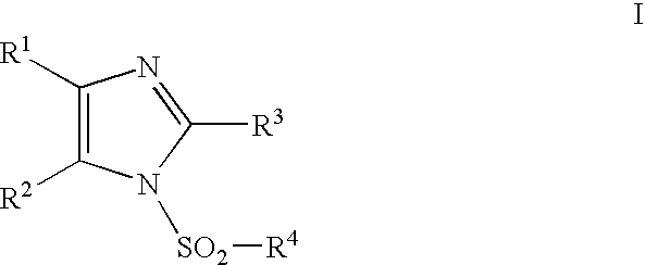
C1([R1])=C([R2])N([SO2][R4])C([R3])=N1
